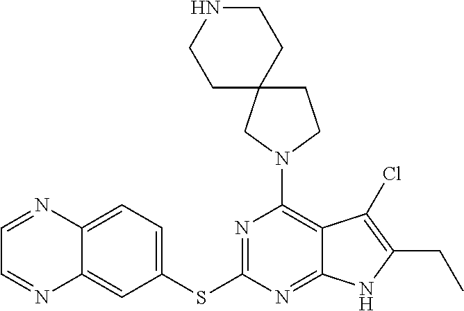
C1(SC2=NC(N3CCC4(C3)CCNCC4)=C3C(=N2)NC(CC)=C3Cl)=CC=C2C(=C1)N=CC=N2
